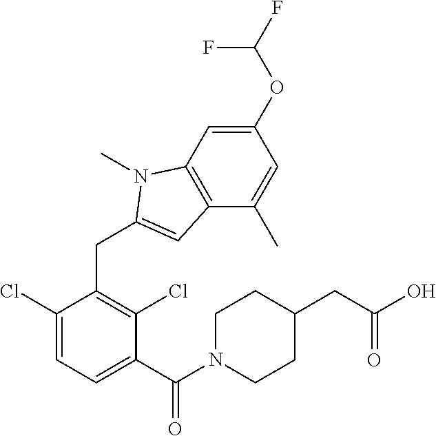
C1(Cl)=CC=C(C(N2CCC(CC(O)=O)CC2)=O)C(Cl)=C1CC1=CC2=C(C=C(OC(F)F)C=C2C)N1C
